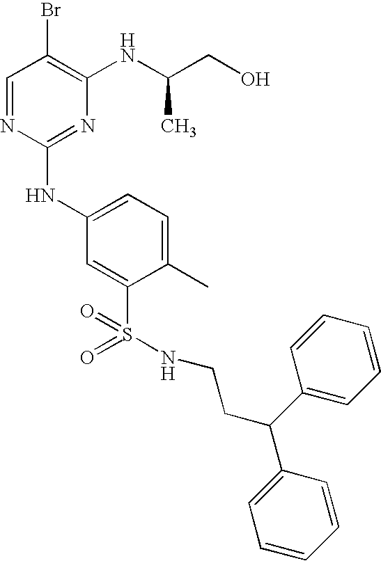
C1=NC(NC2=CC=C(C)C(S(=O)(=O)NCCC(C3=CC=CC=C3)C3=CC=CC=C3)=C2)=NC(NC(CO)C)=C1Br
